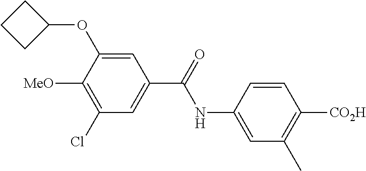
C1=C(NC(=O)C2=CC(Cl)=C([MeO])C(OC3CCC3)=C2)C=CC([CO2H])=C1C
